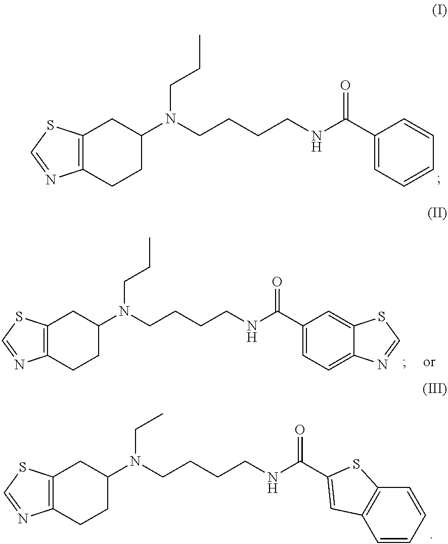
C12=C(CCC(N(CCCCNC(C3=CC=CC=C3)=O)CCC)C1)N=CS2.C12=C(CCC(N(CCCCNC(C3=CC=C4C(=C3)SC=N4)=O)CCC)C1)N=CS2.C12=C(CCC(N(CCCCNC(=O)C3=CC4=C(C=CC=C4)S3)CC)C1)N=CS2
